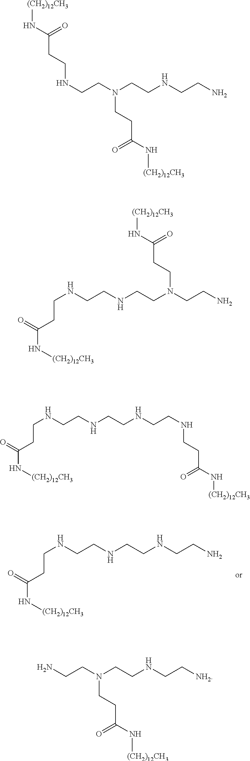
C(CNCCNCCC(N[(CH2)12CH3])=O)NCCN.C(CNCCNCCC(N[(CH2)12CH3])=O)N(CCN)CCC(N[(CH2)12CH3])=O.C(CN(CCNCCC(N[(CH2)12CH3])=O)CCC(N[(CH2)12CH3])=O)NCCN.C(CNCCNCCC(N[(CH2)12CH3])=O)NCCNCCC(N[(CH2)12CH3])=O.C(CN(CCN)CCC(N[(CH2)12CH3])=O)NCC[NH2]
